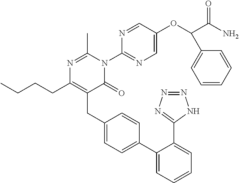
N1=C(C)N(C2=NC=C(OC(C(N)=O)C3=CC=CC=C3)C=N2)C(=O)C(CC2=CC=C(C3=CC=CC=C3C3=NN=NN3)C=C2)=C1CCCC
